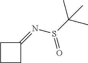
C1(=NS(C(C)(C)C)=O)CCC1
